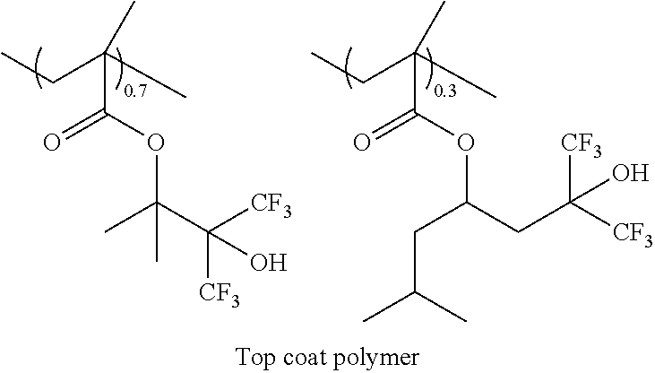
CC(CC)(C(=O)OC(C([CF3])([CF3])O)(C)C)C.CC(CC)(C(=O)OC(CC([CF3])([CF3])O)CC(C)C)C
